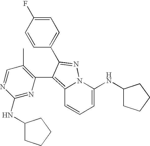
C12=C(C3=C(C)C=NC(NC4CCCC4)=N3)C(C3=CC=C(F)C=C3)=NN1C(NC1CCCC1)=CC=C2
